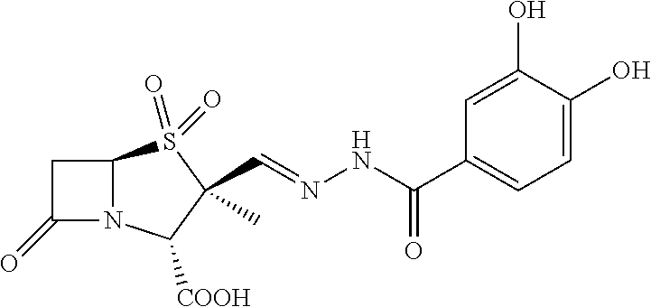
C1C(=O)N2C1S(=O)(=O)C(C)(C=NNC(=O)C1=CC=C(O)C(O)=C1)C2[COOH]
